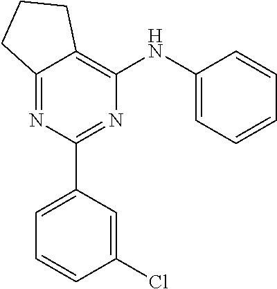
C12=NC(C3=CC=CC(Cl)=C3)=NC(NC3=CC=CC=C3)=C1CCC2
